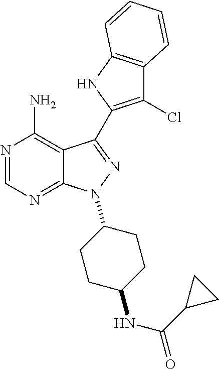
C12=C(NC(C3=NN(C4CCC(NC(=O)C5CC5)CC4)C4=NC=NC(N)=C43)=C1Cl)C=CC=C2
